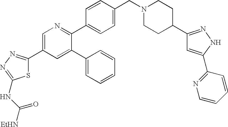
C1=C(C2=NN=C(NC(=O)[EtHN])S2)C=C(C2=CC=CC=C2)C(C2=CC=C(CN3CCC(C4=NNC(C5=NC=CC=C5)=C4)CC3)C=C2)=N1
